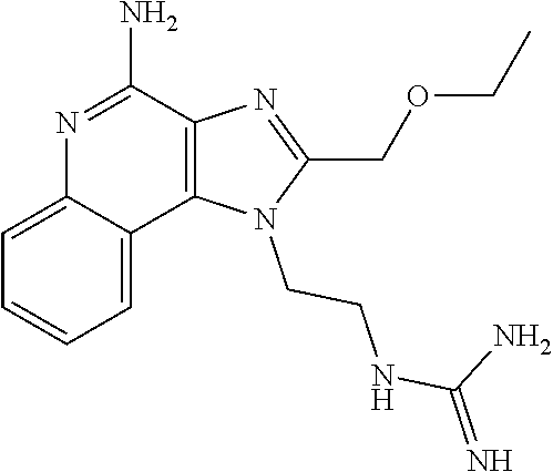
N1=C(N)C2=C(C3=CC=CC=C13)N(CCNC(N)=N)C(COCC)=N2
